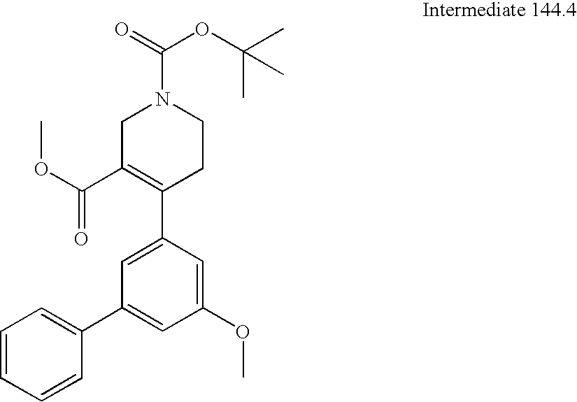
C1C(C(OC)=O)=C(C2=CC(C3=CC=CC=C3)=CC(OC)=C2)CCN1C(=O)OC(C)(C)C
